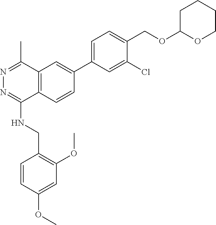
C1=C(C2=CC3=C(C=C2)C(NCC2=C(OC)C=C(OC)C=C2)=NN=C3C)C=C(Cl)C(COC2OCCCC2)=C1
